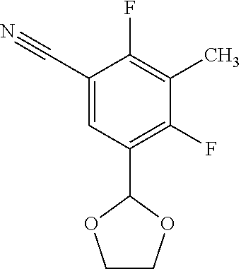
C1(C#N)=CC(C2OCCO2)=C(F)C(C)=C1F
